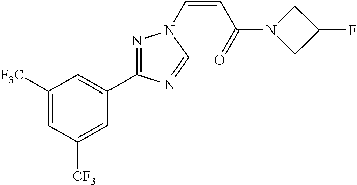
C1([F3C])=CC([CF3])=CC(C2=NN(C=CC(N3CC(F)C3)=O)C=N2)=C1
